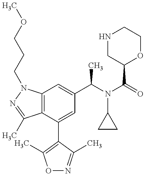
C12=C(C(C3=C(C)ON=C3C)=CC(C(N(C(=O)C3OCCNC3)C3CC3)C)=C1)C(C)=NN2CCCOC
